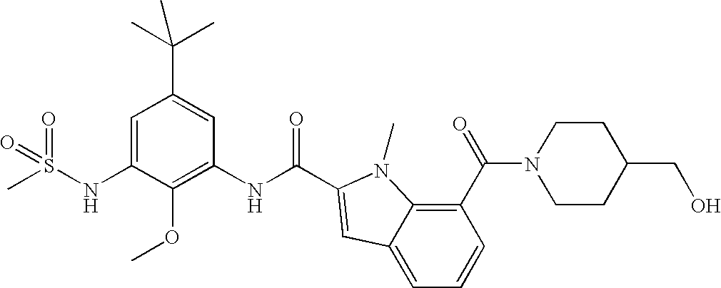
C1=C(NS(C)(=O)=O)C(OC)=C(NC(=O)C2=CC3=CC=CC(C(=O)N4CCC(CO)CC4)=C3N2C)C=C1C(C)(C)C
